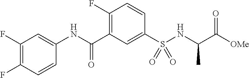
C1(F)=C(F)C=C(NC(C2=C(F)C=CC(S(=O)(NC(C([OMe])=O)C)=O)=C2)=O)C=C1
